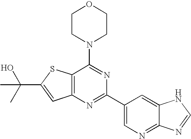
C1CN(C2=NC(C3=CN=C4C(=C3)NC=N4)=NC3=C2SC(C(C)(O)C)=C3)CCO1
